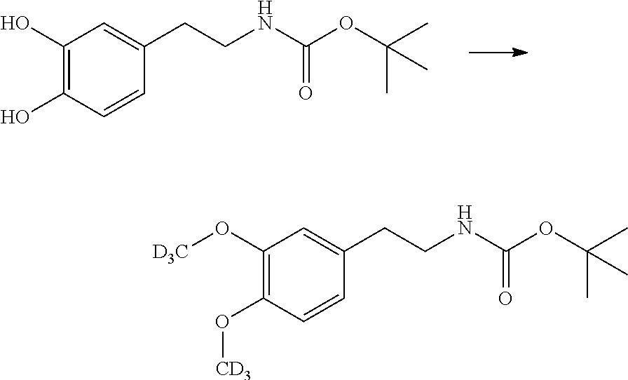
C1(O)=C(O)C=CC(CCNC(OC(C)(C)C)=O)=C1.C1(O[D3C])=C(O[CD3])C=CC(CCNC(OC(C)(C)C)=O)=C1
